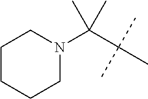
C1CCCN(C(C(C)(C)C)(C)C)C1
